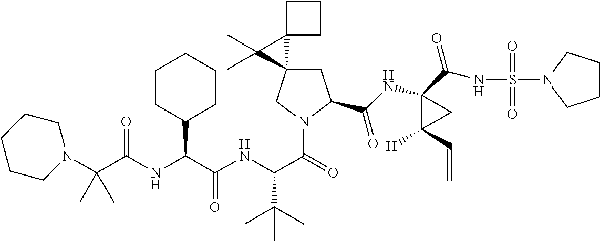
C(C(NC(C(=O)N1CC2(CC1C(NC1(C(NS(=O)(=O)N3CCCC3)=O)C([H])(C=C)C1)=O)C1(C2(C)C)CCC1)C(C)(C)C)=O)(C1CCCCC1)NC(=O)C(N1CCCCC1)(C)C
